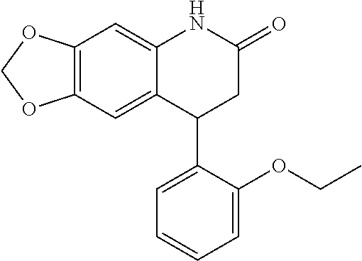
C12=C(C=C3C(=C1)C(C1=CC=CC=C1OCC)CC(=O)N3)OCO2
